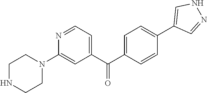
C1(C(C2=CC=C(C3=CNN=C3)C=C2)=O)=CC=NC(N2CCNCC2)=C1
